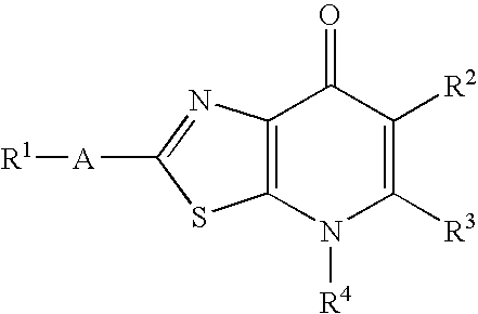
[R1][A]C1=NC2=C(S1)N([R4])C([R3])=C([R2])C2=O
